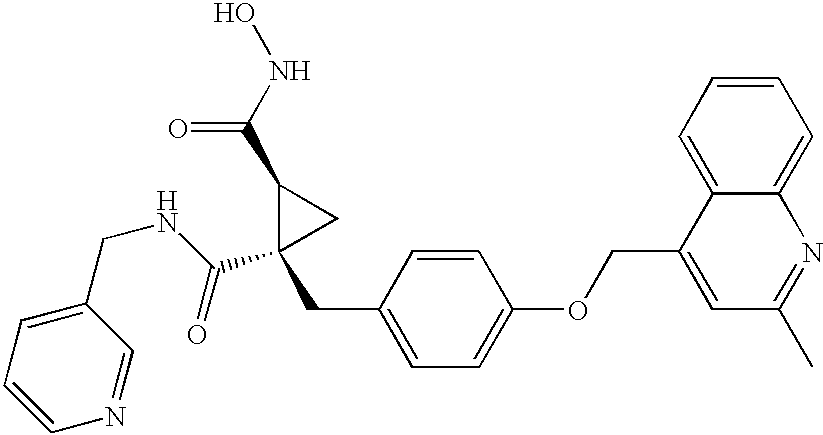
C1=CC=C(CNC(C2(CC3=CC=C(OCC4=CC(C)=NC5=CC=CC=C45)C=C3)CC2C(=O)NO)=O)C=N1
